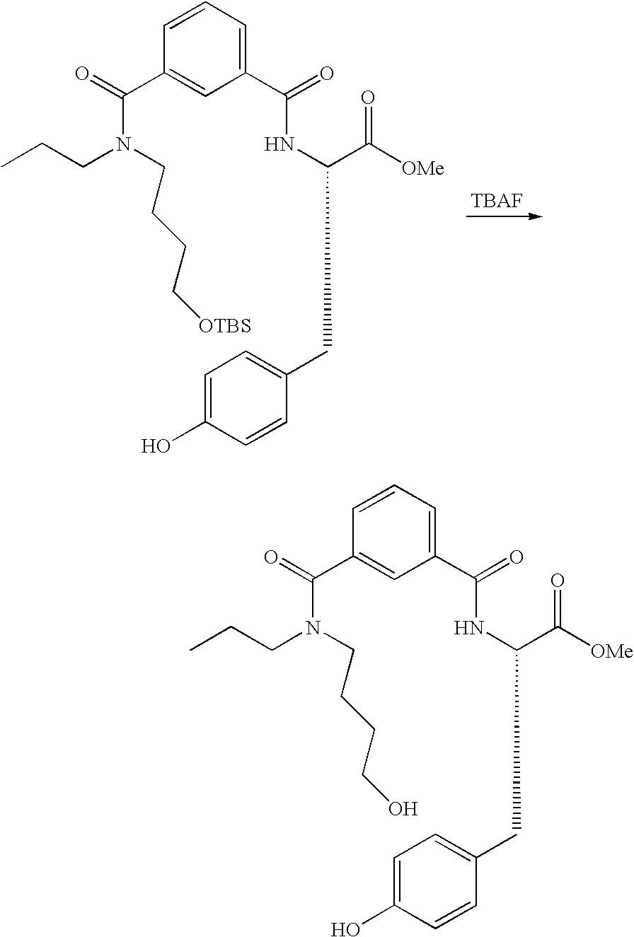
C1(C(=O)NC(C([OMe])=O)CC2=CC=C(O)C=C2)=CC=CC(C(=O)N(CCCC[OTBS])CCC)=C1.C1(C(=O)NC(C([OMe])=O)CC2=CC=C(O)C=C2)=CC=CC(C(=O)N(CCCCO)CCC)=C1
